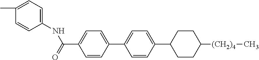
C1=CC(C2=CC=C(C3CCC([(CH2)4]C)CC3)C=C2)=CC=C1C(=O)NC1=CC=C(C)C=C1
